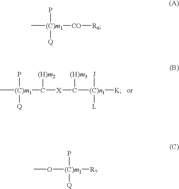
C[(C)m1](C([X]C([(C)n1]([K])([J])[L])[(H)m3])[(H)m2])(P)[Q].C[(C)m1]([CO][R6])(P)[Q].O([(C)m1]([R7])(P)[Q])C
